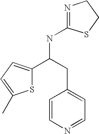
C1=CN=CC=C1CC(C1=CC=C(C)S1)NC1=NCCS1
